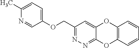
C1(COC2=CC=C(C)N=C2)=NN=C2C(=C1)OC1=C(O2)C=CC=C1
